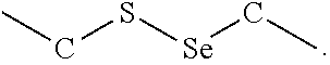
CCS[Se]CC
